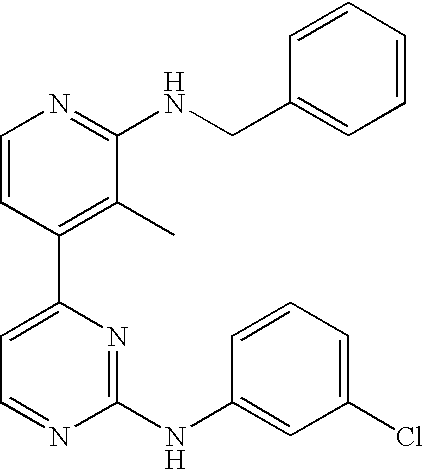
C1=CC(C2=CC=NC(NC3=CC(Cl)=CC=C3)=N2)=C(C)C(NCC2=CC=CC=C2)=N1
